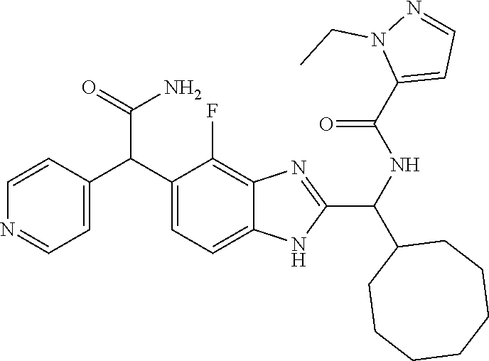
C1=C(C(C2=CC=C3C(=C2F)N=C(C(NC(C2=CC=NN2CC)=O)C2CCCCCCC2)N3)C(N)=O)C=CN=C1
